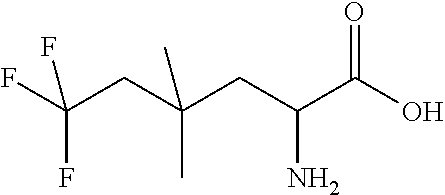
OC(C(CC(CC(F)(F)F)(C)C)N)=O
